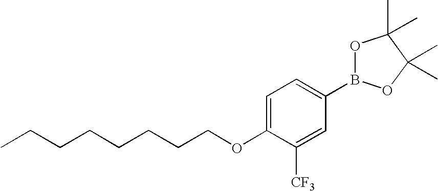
C1=C(OCCCCCCCC)C([CF3])=CC(B2OC(C)(C)C(C)(C)O2)=C1
